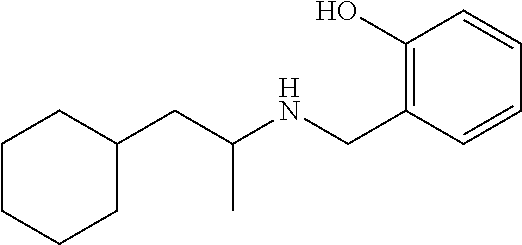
C1(O)=C(CNC(CC2CCCCC2)C)C=CC=C1
